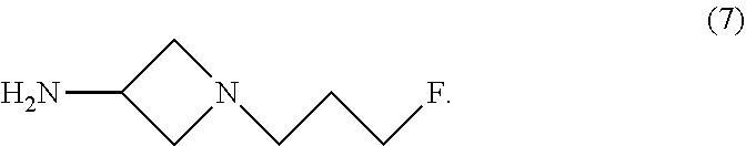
C1C(N)CN1CCCF
